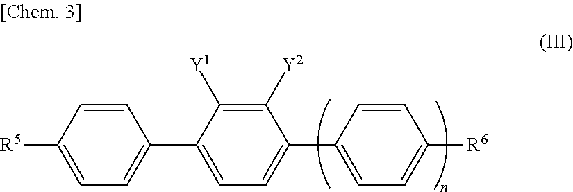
C1(C2=CC=C([R6])C=C2)=CC=C(C2=CC=C([R5])C=C2)C([Y1])=C1[Y2]
